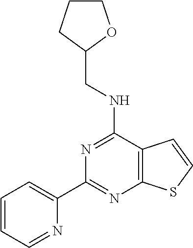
C1(C2=NC3=C(C(NCC4OCCC4)=N2)C=CS3)=CC=CC=N1
